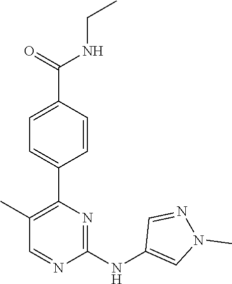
C1(C2=C(C)C=NC(NC3=CN(C)N=C3)=N2)=CC=C(C(=O)NCC)C=C1
